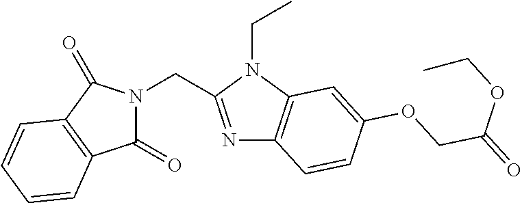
N1=C(CN2C(=O)C3=C(C2=O)C=CC=C3)N(CC)C2=C1C=CC(OCC(=O)OCC)=C2
